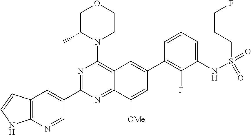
C12=C(N=CC(C3=NC(N4CCOCC4C)=C4C(=N3)C([OMe])=CC(C3=C(F)C(NS(=O)(=O)CCCF)=CC=C3)=C4)=C1)NC=C2
